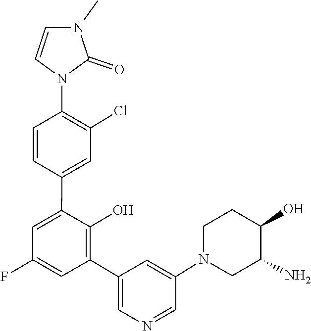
C1(N)CN(C2=CC(C3=C(O)C(C4=CC(Cl)=C(N5C=CN(C)C5=O)C=C4)=CC(F)=C3)=CN=C2)CCC1O
